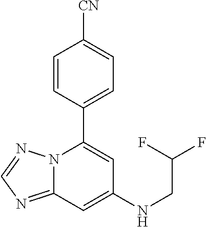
C12=NC=NN1C(C1=CC=C([CN])C=C1)=CC(NCC(F)F)=C2
